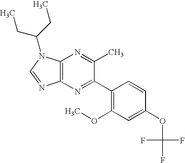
C12=C(N(C(CC)CC)C=N1)N=C(C)C(C1=C(OC)C=C(OC(F)(F)F)C=C1)=N2
